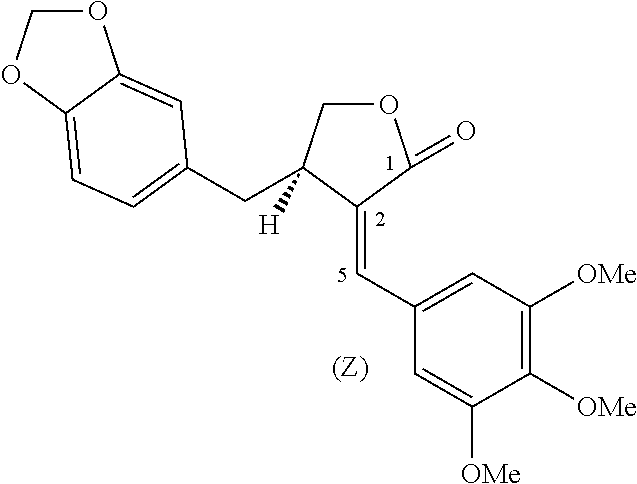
O1COC2=CC=C(CC3([H])COC(=O)C3=CC3=CC([OMe])=C([OMe])C([OMe])=C3)C=C12
